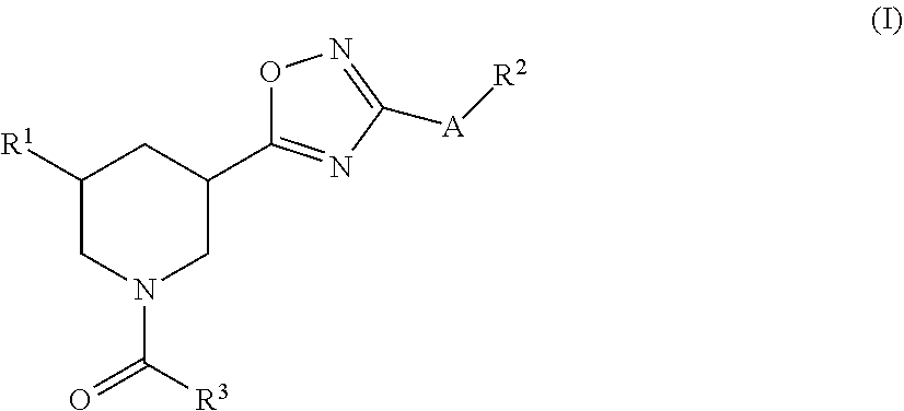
[R1]C1CN(C(=O)[R3])CC(C2=NC([A][R2])=NO2)C1
